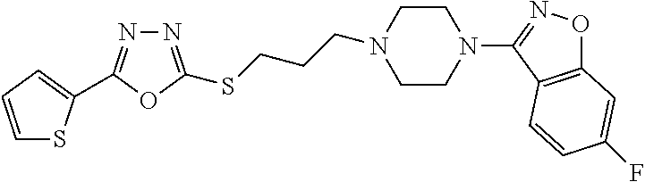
N1=C(SCCCN2CCN(C3=NOC4=C3C=CC(F)=C4)CC2)OC(C2=CC=CS2)=N1
